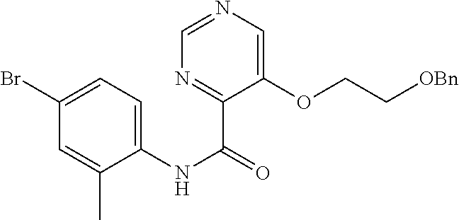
N1=C(C(=O)NC2=CC=C(Br)C=C2C)C(OCC[OBn])=CN=C1
